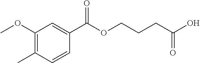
C1(OC)=C(C)C=CC(C(OCCCC(O)=O)=O)=C1
